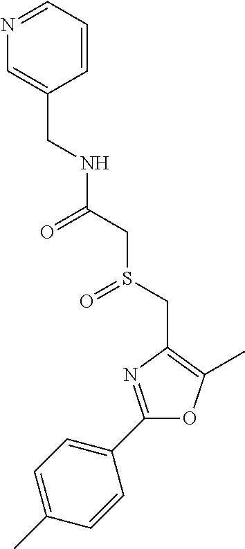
C(C1=CN=CC=C1)NC(CS(CC1=C(C)OC(C2=CC=C(C)C=C2)=N1)=O)=O
